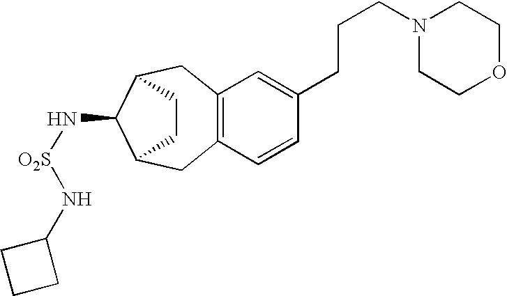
C12=C(C=CC(CCCN3CCOCC3)=C1)CC1C(N[O2S]NC3CCC3)C(C2)CC1
